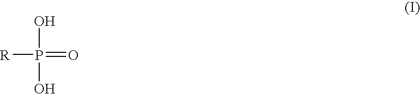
[R]P(O)(=O)O
